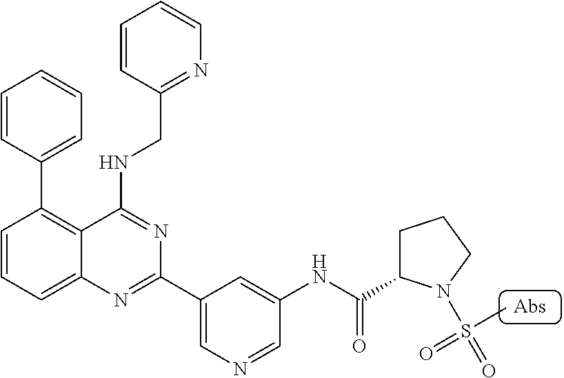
C1=CC=C2C(=C1C1=CC=CC=C1)C(NCC1=NC=CC=C1)=NC(C1=CN=CC(NC(=O)C3CCCN3S(=O)(C)=O)=C1)=N2
